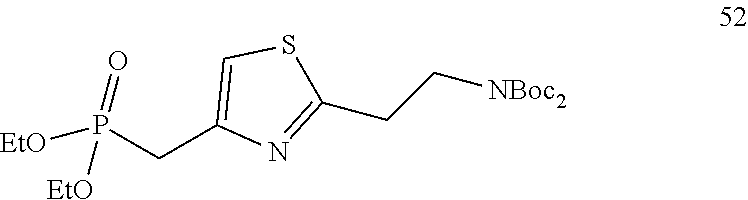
C(C1=CSC(CC[NBoc2])=N1)P([EtO])(=O)[EtO]
